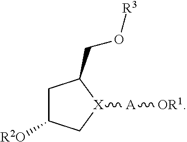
C1C([R2O])C[X]([A][OR1])C1CO[R3]
